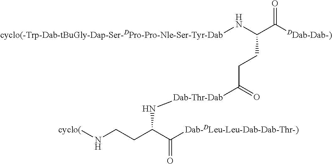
[cyclo(-Trp-Dab-tBuGly-Dap-Ser-DPro-Pro-Nle-Ser-Tyr-Dab]NC(C([DDab-Dab-)])=O)CCC([Dab-Thr-Dab]NC(CCN[cyclo(])C([Dab-DLeu-Leu-Dab-Dab-Thr-)])=O)=O
